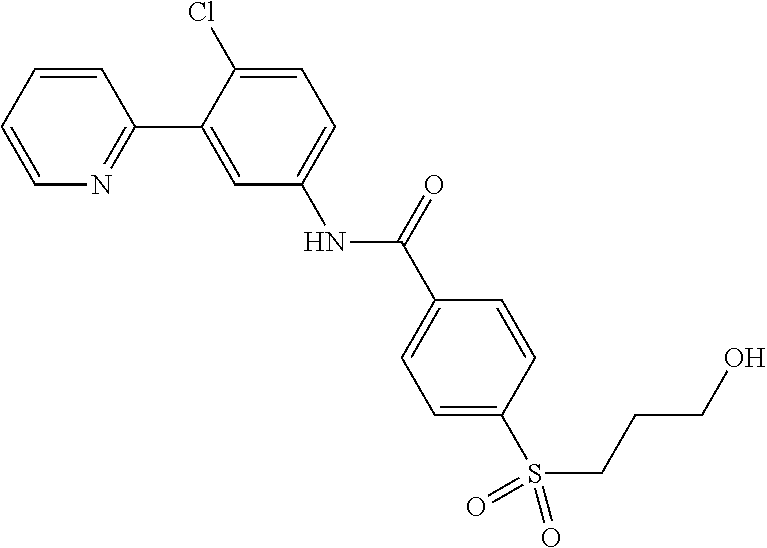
C1=CC=CN=C1C1=CC(NC(C2=CC=C(S(CCCO)(=O)=O)C=C2)=O)=CC=C1Cl
